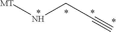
[MT]NCC#C
